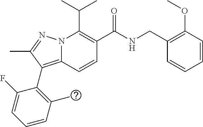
C(C1=C(C(NCC2=C(OC)C=CC=C2)=O)C=CC2=C(C3=C(C)C=CC=C3F)C(C)=NN12)(C)C
